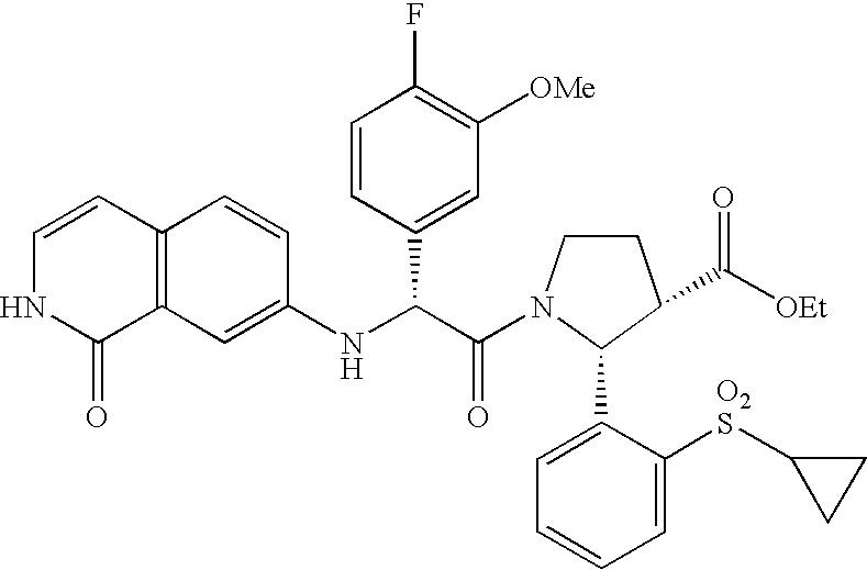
C1(NC(C(=O)N2CCC(C([OEt])=O)C2C2=CC=CC=C2[O2S]C2CC2)C2=CC([OMe])=C(F)C=C2)=CC2=C(C=C1)C=CNC2=O
